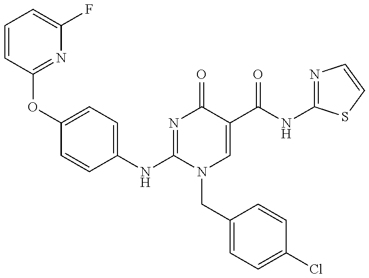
C1=CC(OC2=CC=C(NC3=NC(=O)C(C(NC4=NC=CS4)=O)=CN3CC3=CC=C(Cl)C=C3)C=C2)=NC(F)=C1
